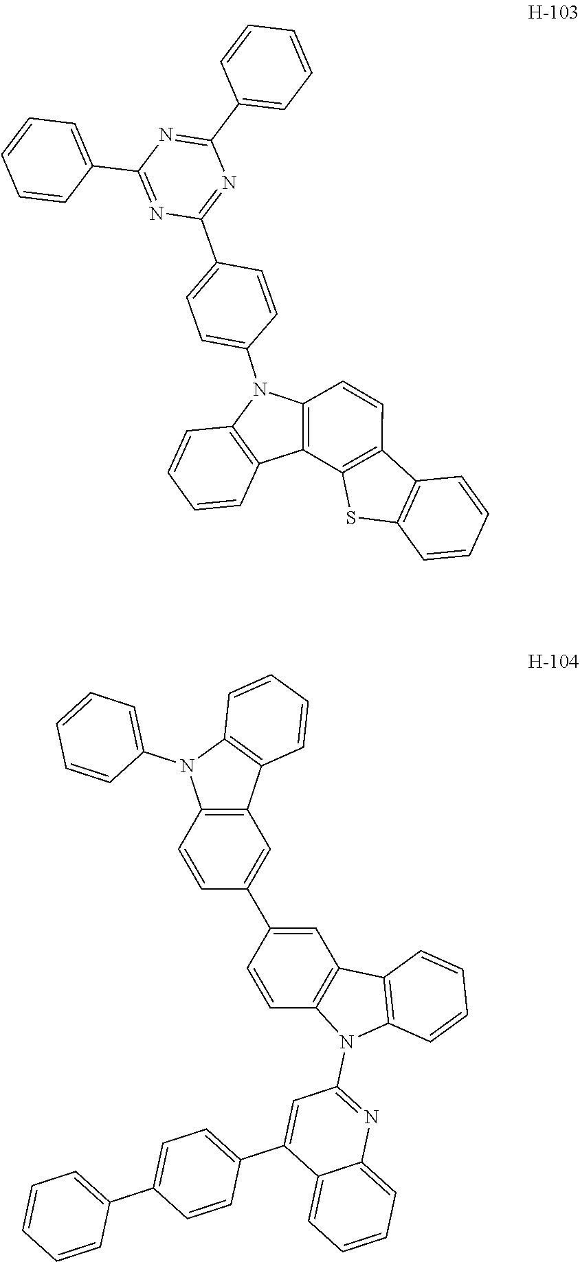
C12=C(C3=C(C=C1)C1=C(S3)C=CC=C1)C1=C(N2C2=CC=C(C3=NC(C4=CC=CC=C4)=NC(C4=CC=CC=C4)=N3)C=C2)C=CC=C1.C1=C(C2=CC3=C(C=C2)N(C2=CC=CC=C2)C2=C3C=CC=C2)C=CC2=C1C1=C(N2C2=NC3=CC=CC=C3C(C3=CC=C(C4=CC=CC=C4)C=C3)=C2)C=CC=C1
